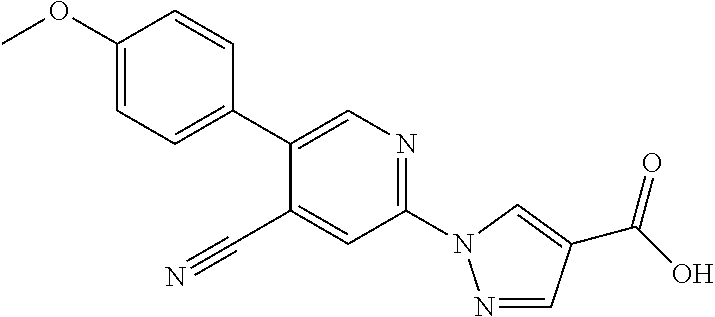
C1=C(OC)C=CC(C2=CN=C(N3N=CC(C(=O)O)=C3)C=C2C#N)=C1
